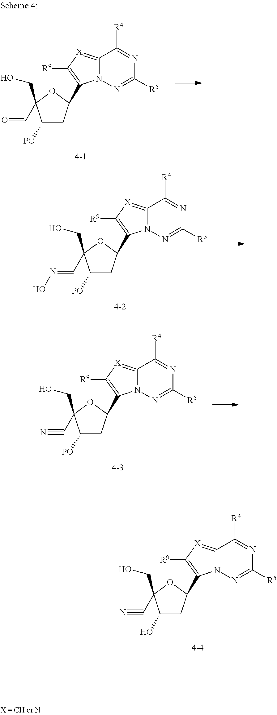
C1([PO])CC(C2=C([R9])[X]=C3N2N=C([R5])N=C3[R4])OC1(CO)C=O.C1([PO])CC(C2=C([R9])[X]=C3N2N=C([R5])N=C3[R4])OC1(CO)C=NO.C1([PO])CC(C2=C([R9])[X]=C3N2N=C([R5])N=C3[R4])OC1(CO)C#N.C1(O)CC(C2=C([R9])[X]=C3N2N=C([R5])N=C3[R4])OC1(CO)C#N
